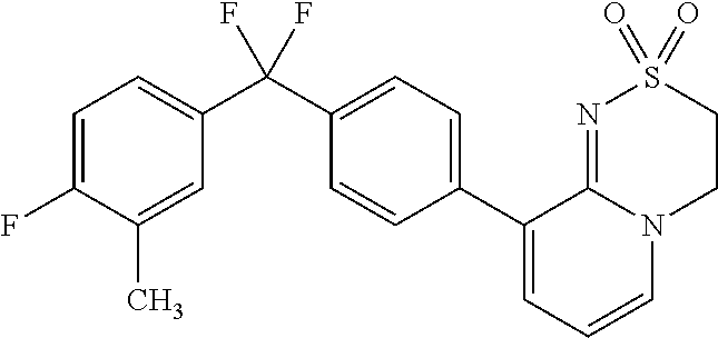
C1(C2=CC=CN3C2=NS(=O)(=O)CC3)=CC=C(C(C2=CC=C(F)C(C)=C2)(F)F)C=C1
